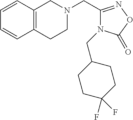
C1N(CC2=NOC(=O)N2CC2CCC(F)(F)CC2)CC2=C(C1)C=CC=C2
